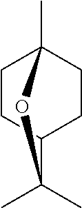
C1C2(C)CCC(C1)C(C)(C)O2
